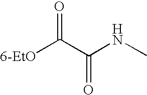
[6-EtO]C(C(NC)=O)=O
